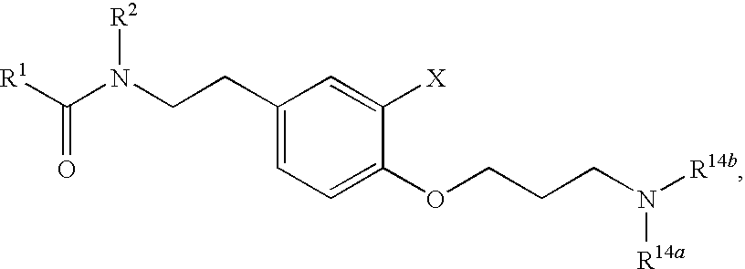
[R1]C(N(CCC1=CC=C(OCCCN([R14b])[R14a])C([X])=C1)[R2])=O
